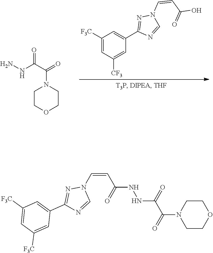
NNC(C(=O)N1CCOCC1)=O.C1([F3C])=CC([CF3])=CC(C2=NN(C=CC(O)=O)C=N2)=C1.C1([F3C])=CC([F3C])=CC(C2=NN(C=CC(NNC(C(=O)N3CCOCC3)=O)=O)C=N2)=C1
